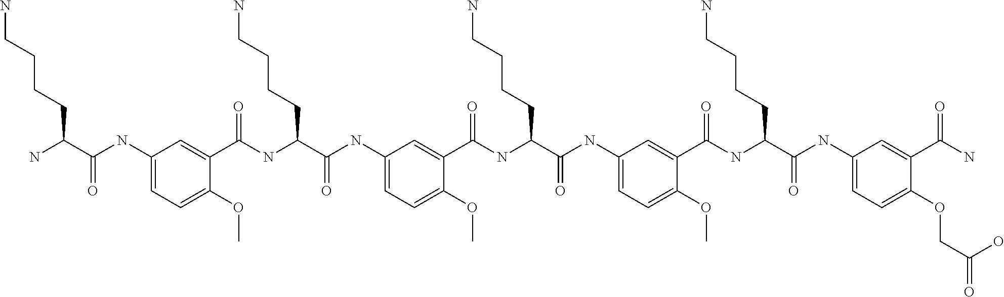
C1(NC(C(N)CCCCN)=O)=CC=C(OC)C(C(NC(C(NC2=CC=C(OC)C(C(NC(C(NC3=CC=C(OC)C(C(NC(C(NC4=CC=C(OCC(=O)O)C(C(N)=O)=C4)=O)CCCCN)=O)=C3)=O)CCCCN)=O)=C2)=O)CCCCN)=O)=C1
